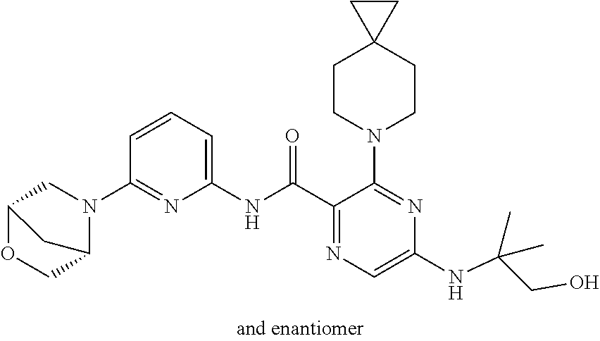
C1(NC(C2=NC=C(NC(CO)(C)C)N=C2N2CCC3(CC2)CC3)=O)=CC=CC(N2CC3OCC2C3)=N1
